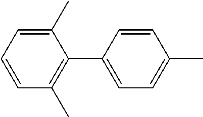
C1(C)=CC=CC(C)=C1C1=CC=C(C)C=C1
